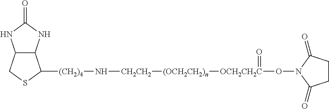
C12C(CSC1[(CH2)4]N[CH2CH2][(OCH2CH2)n][OCH2CH2C](=O)ON1C(=O)CCC1=O)NC(=O)N2
